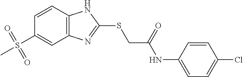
C12=C(C=CC(S(C)(=O)=O)=C1)NC(SCC(NC1=CC=C(Cl)C=C1)=O)=N2
